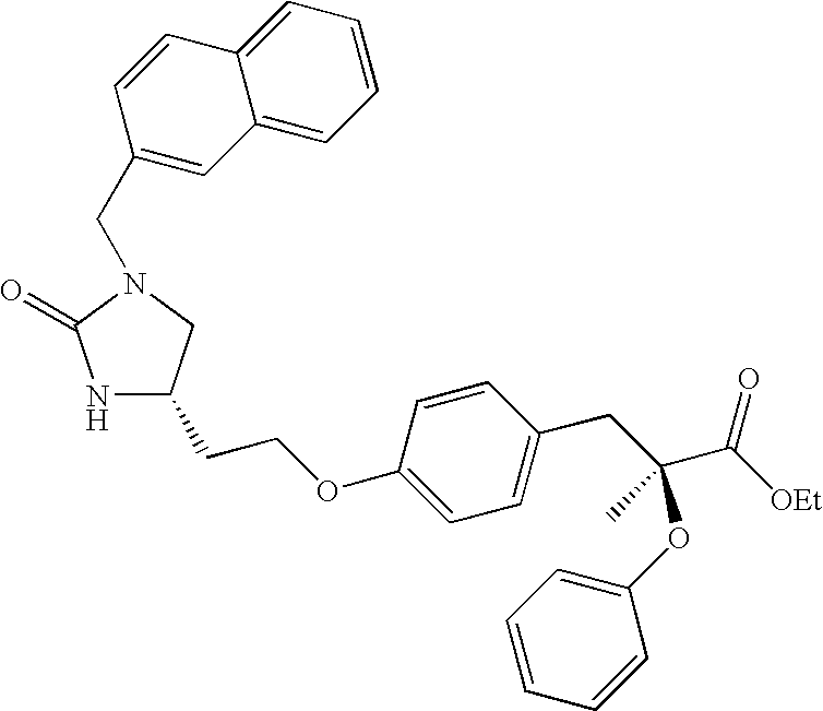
N1C(CCOC2=CC=C(CC(C([OEt])=O)(C)OC3=CC=CC=C3)C=C2)CN(CC2=CC3=CC=CC=C3C=C2)C1=O
